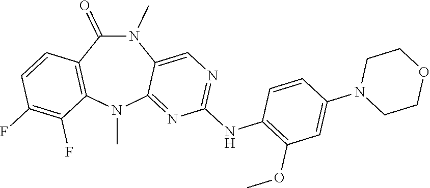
N1(C)C(=O)C2=C(N(C)C3=NC(NC4=C(OC)C=C(N5CCOCC5)C=C4)=NC=C13)C(F)=C(F)C=C2
